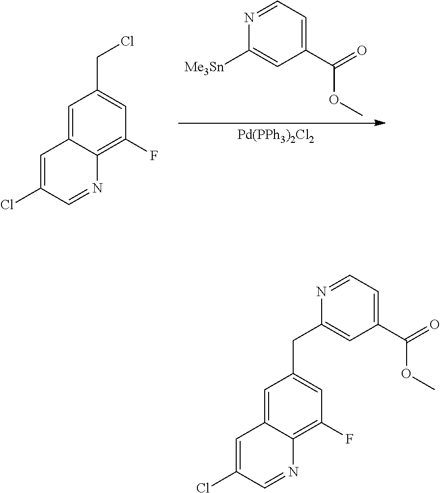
C1=C2C(=C(F)C=C1CCl)N=CC(Cl)=C2.[Pd(PPh3)2Cl2].C1([Me3Sn])=CC(C(=O)OC)=CC=N1.C1=C2C(=C(F)C=C1CC1=CC(C(=O)OC)=CC=N1)N=CC(Cl)=C2
